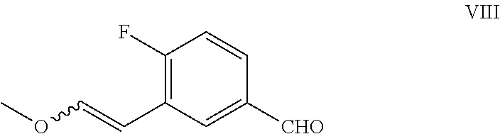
C1(F)=C(C=COC)C=C([CHO])C=C1
